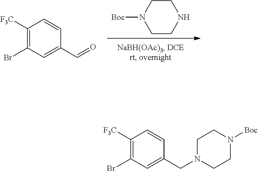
C1CNCCN1[Boc].C1([F3C])=C(Br)C=C(C=O)C=C1.C1([F3C])=C(Br)C=C(CN2CCN([Boc])CC2)C=C1
